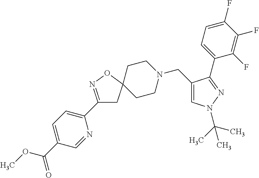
C1(C2=CC=C(C(=O)OC)C=N2)=NOC2(C1)CCN(CC1=CN(C(C)(C)C)N=C1C1=CC=C(F)C(F)=C1F)CC2
